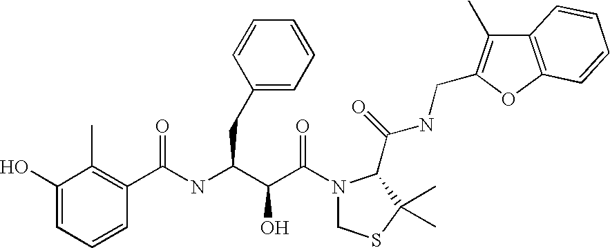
C1(O)=CC=CC(C(NC(C(C(=O)N2CSC(C)(C)C2C(NCC2=C(C)C3=C(O2)C=CC=C3)=O)O)CC2=CC=CC=C2)=O)=C1C
